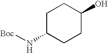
C1C(N[Boc])CCC(O)C1
